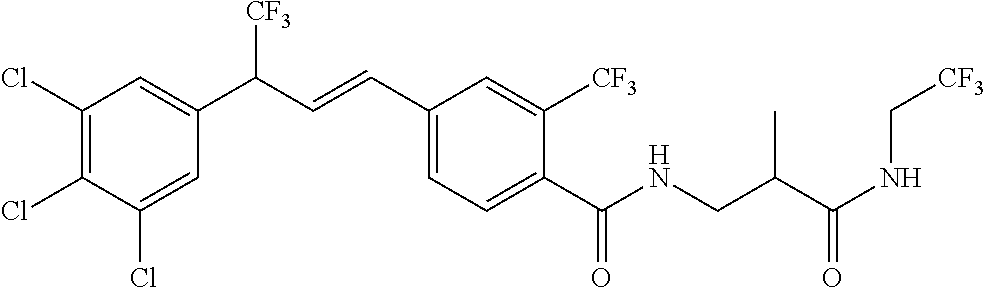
C1(Cl)=C(Cl)C(Cl)=CC(C(C=CC2=CC=C(C(NCC(C(NC[CF3])=O)C)=O)C([CF3])=C2)[CF3])=C1
